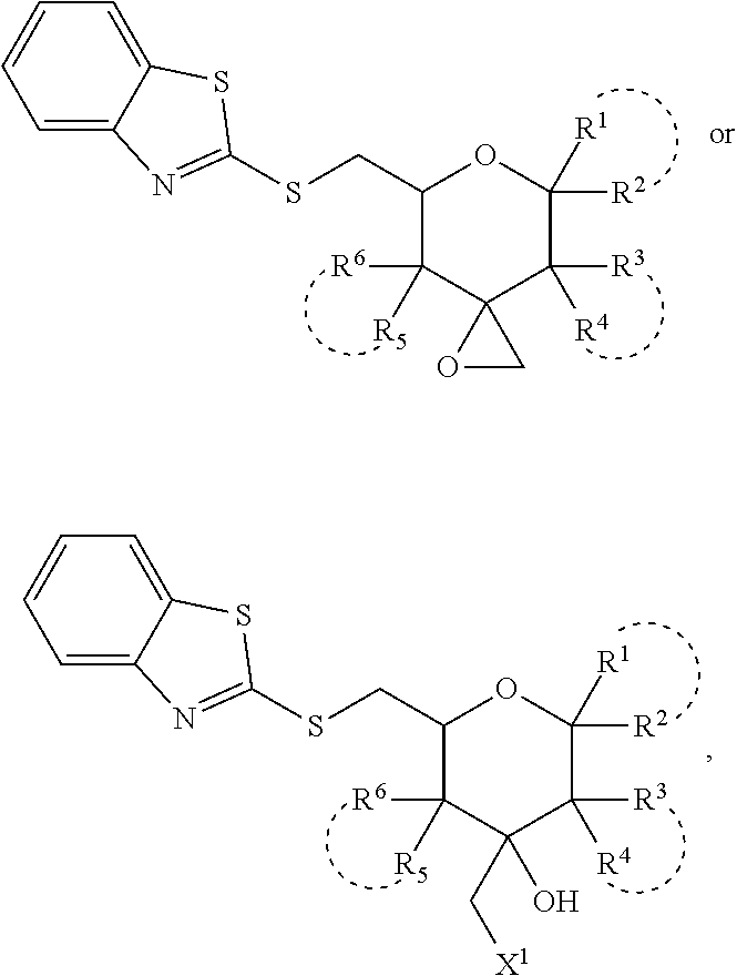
C1(CSC2=NC3=CC=CC=C3S2)C([R6])([R5])C2(C([R3])([R4])C([R2])([R1])O1)OC2.C1(CSC2=NC3=CC=CC=C3S2)C([R6])([R5])C(C[X1])(O)C([R3])([R4])C([R2])([R1])O1
